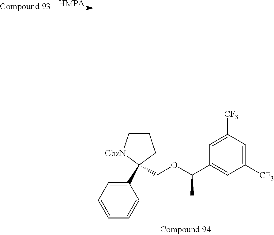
[HMPA].C1([CF3])=CC([CF3])=CC(C(OCC2(C3=CC=CC=C3)[CbzN]C=CC2)C)=C1
